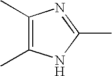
C1(C)=C(C)NC(C)=N1
